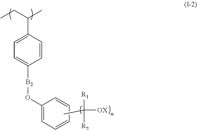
C1=C(C(CC)C)C=CC([B2]OC2=CC=CC=C2)=C1.CC([R1])([R2])[OX]
